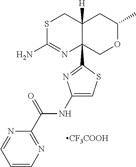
S1C(N)=NC2(C3=NC(NC(C4=NC=CC=N4)=O)=CS3)C([H])(C1)CC(C)OC2.[CF3COOH]
